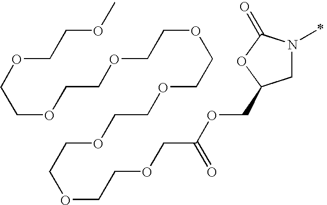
C1N(C)C(=O)OC1COC(COCCOCCOCCOCCOCCOCCOCCOCCOC)=O
